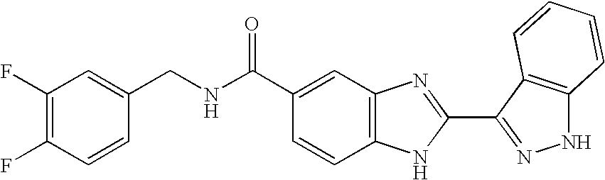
C(C1=CC2=C(C=C1)NC(C1=NNC3=C1C=CC=C3)=N2)(=O)NCC1=CC(F)=C(F)C=C1
